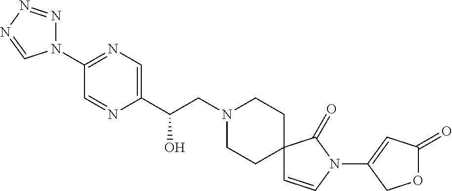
C1(C(CN2CCC3(CC2)C=CN(C2=CC(=O)OC2)C3=O)O)=CN=C(N2N=NN=C2)C=N1
